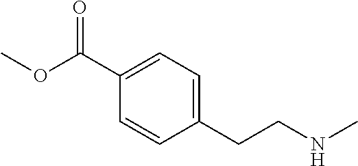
C1(C(OC)=O)=CC=C(CCNC)C=C1
